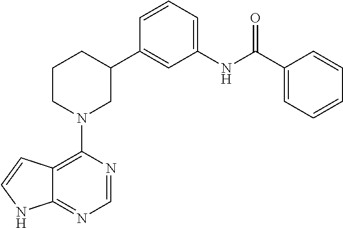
C1(C2CCCN(C3=C4C(=NC=N3)NC=C4)C2)=CC(NC(C2=CC=CC=C2)=O)=CC=C1
